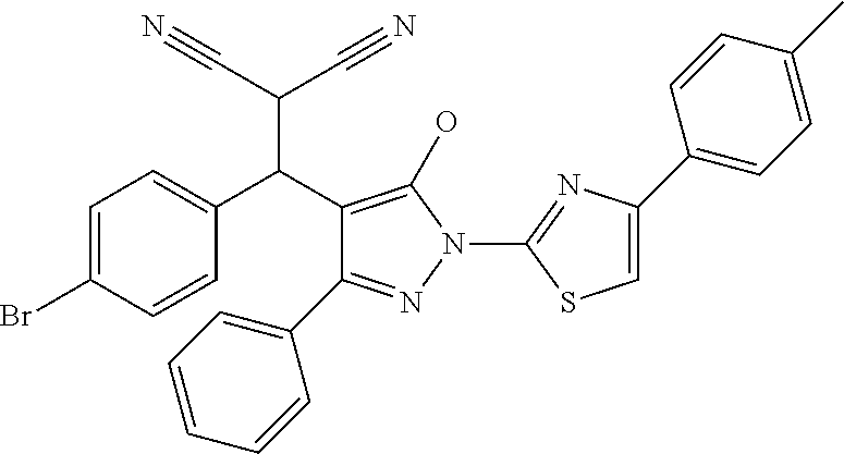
C1(C(C2=C(O)N(C3=NC(C4=CC=C(C)C=C4)=CS3)N=C2C2=CC=CC=C2)C(C#N)C#N)=CC=C(Br)C=C1
